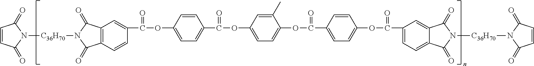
C1=CC(=O)N([C36H70]N2C(=O)C3=C(C2=O)C=C(C(OC2=CC=C(C(OC4=CC=C(OC(C5=CC=C(OC(=O)C6=CC=C7C(=C6)C(=O)N([C36H70]N6C(=O)C=CC6=O)C7=O)C=C5)=O)C(C)=C4)=O)C=C2)=O)C=C3)C1=O
